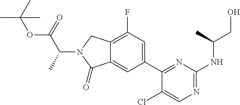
CC(N1C(=O)C2=CC(C3=NC(NC(CO)C)=NC=C3Cl)=CC(F)=C2C1)C(=O)OC(C)(C)C
